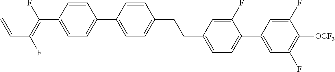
C(C1=CC=C(C2=CC(F)=C([OCF3])C(F)=C2)C(F)=C1)CC1=CC=C(C2=CC=C(C(=C(F)C=C)F)C=C2)C=C1
